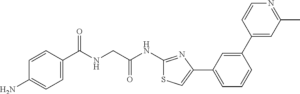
C1=CC(C(NCC(NC2=NC(C3=CC=CC(C4=CC(C)=NC=C4)=C3)=CS2)=O)=O)=CC=C1N
